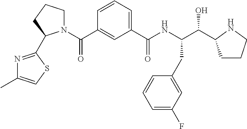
C1=CC=C(C(NC(C(O)C2CCCN2)CC2=CC(F)=CC=C2)=O)C=C1C(=O)N1CCCC1C1=NC(C)=CS1
